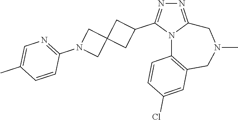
N1=C2N(C(C3CC4(C3)CN(C3=NC=C(C)C=C3)C4)=N1)C1=C(CN(C)C2)C=C(Cl)C=C1
